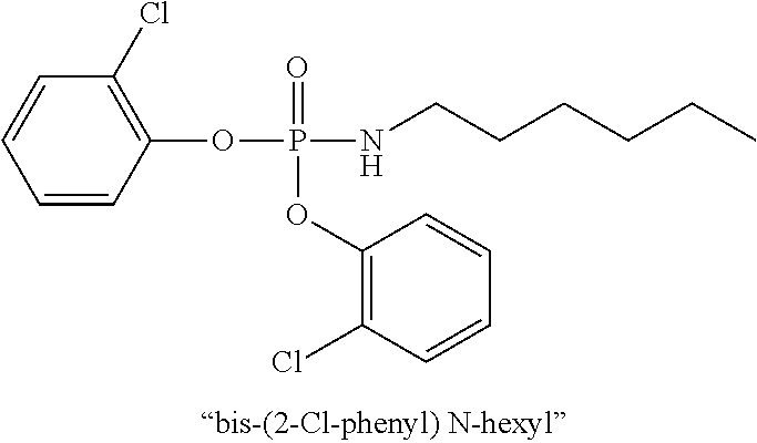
C1=CC(OP(NCCCCCC)(=O)OC2=C(Cl)C=CC=C2)=C(Cl)C=C1
